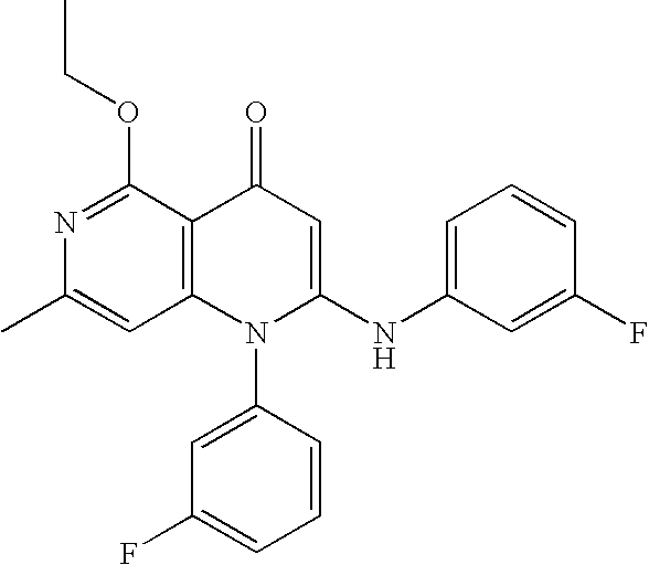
C1(C)=CC2=C(C(OCC)=N1)C(=O)C=C(NC1=CC=CC(F)=C1)N2C1=CC(F)=CC=C1
